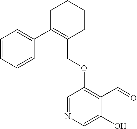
C1C(C2=CC=CC=C2)=C(COC2=C(C=O)C(O)=CN=C2)CCC1
